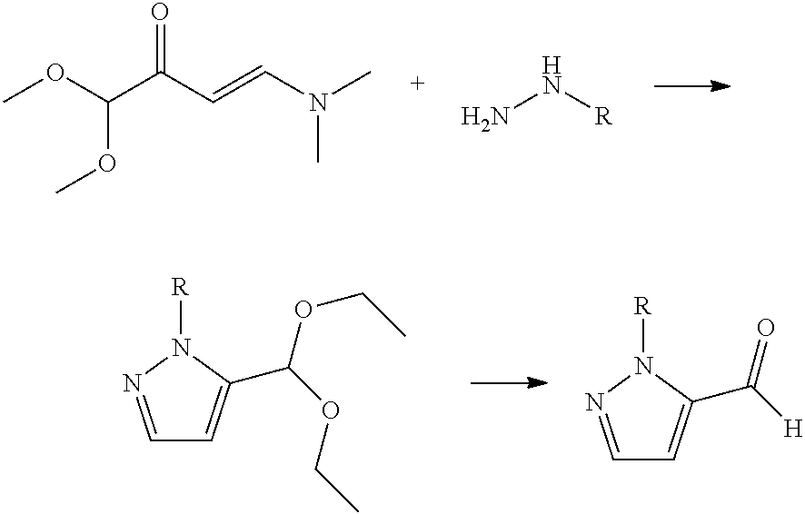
O(C(OC)C(C=CN(C)C)=O)C.NN[R].C1=NN([R])C(C(OCC)OCC)=C1.C1=NN([R])C(C([H])=O)=C1
